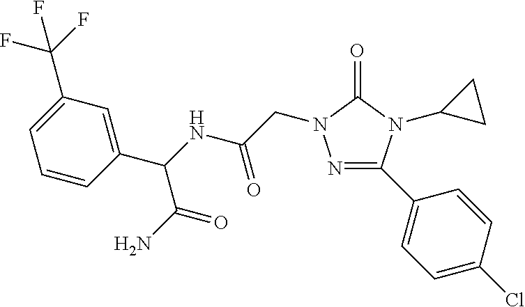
N1=C(C2=CC=C(Cl)C=C2)N(C2CC2)C(=O)N1CC(=O)NC(C1=CC(C(F)(F)F)=CC=C1)C(=O)N
